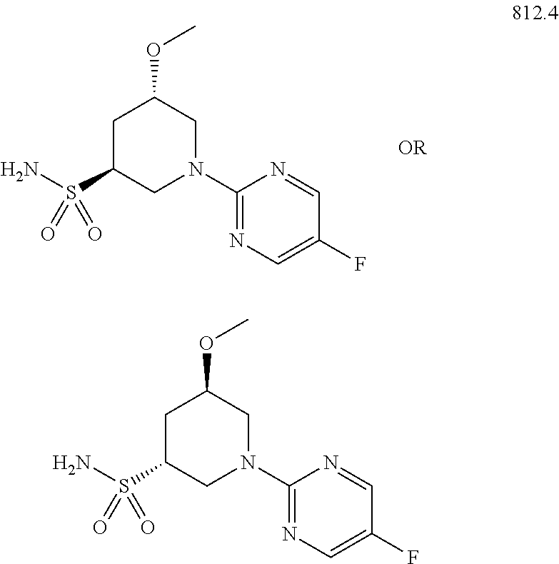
C1C(S(N)(=O)=O)CN(C2=NC=C(F)C=N2)CC1OC.C1C(S(N)(=O)=O)CN(C2=NC=C(F)C=N2)CC1OC
